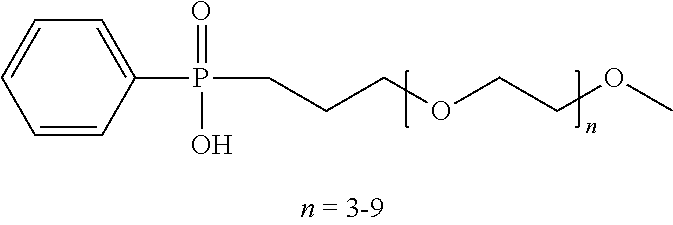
C1=CC(P(CCCOCCOC)(=O)O)=CC=C1
